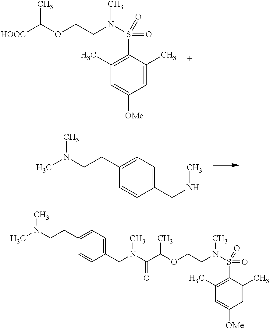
C1(C)=C(S(N(C)CCOC(C(N(CC2=CC=C(CCN(C)C)C=C2)C)=O)C)(=O)=O)C(C)=CC([OMe])=C1.C1(C)=C(S(N(C)CCOC([HOOC])C)(=O)=O)C(C)=CC([OMe])=C1.CN(CCC1=CC=C(CNC)C=C1)C
